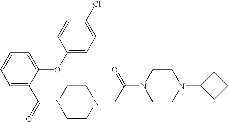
C(=O)(N1CCN(CC(N2CCN(C3CCC3)CC2)=O)CC1)C1=CC=CC=C1OC1=CC=C(Cl)C=C1
